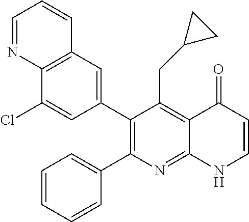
C12=C(C=C(C3=C(C4=CC=CC=C4)N=C4C(=C3CC3CC3)C(=O)C=CN4)C=C1Cl)C=CC=N2
